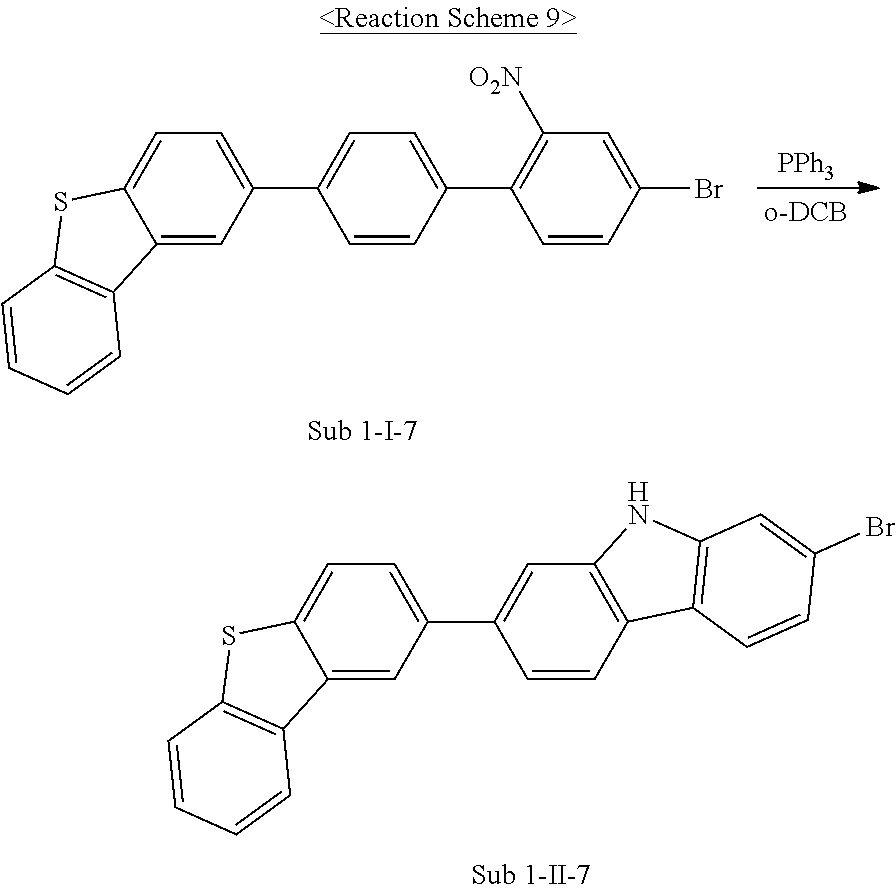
C1(C2=CC3=C(C=C2)C2=C(N3)C=C(Br)C=C2)=CC=C2C(=C1)C1=C(S2)C=CC=C1.[PPh3].C1(C2=CC=C(C3=C([O2N])C=C(Br)C=C3)C=C2)=CC=C2C(=C1)C1=C(S2)C=CC=C1
